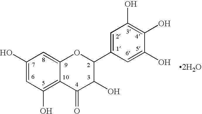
C1(O)=CC(O)=C2C(=C1)OC(C1=CC(O)=C(O)C(O)=C1)C(O)C2=O.[2H2O]
